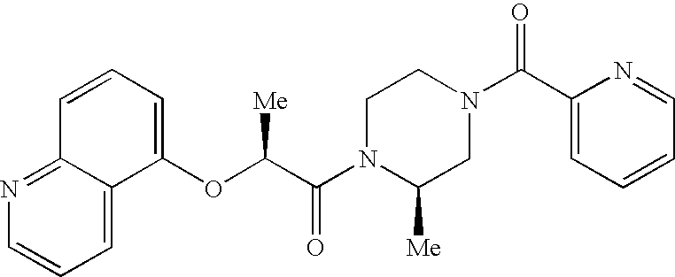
C12=NC=CC=C1C(OC(C(N1C([Me])CN(C(C3=CC=CC=N3)=O)CC1)=O)[Me])=CC=C2
